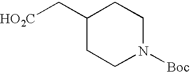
C1(C[HO2C])CCN([Boc])CC1
